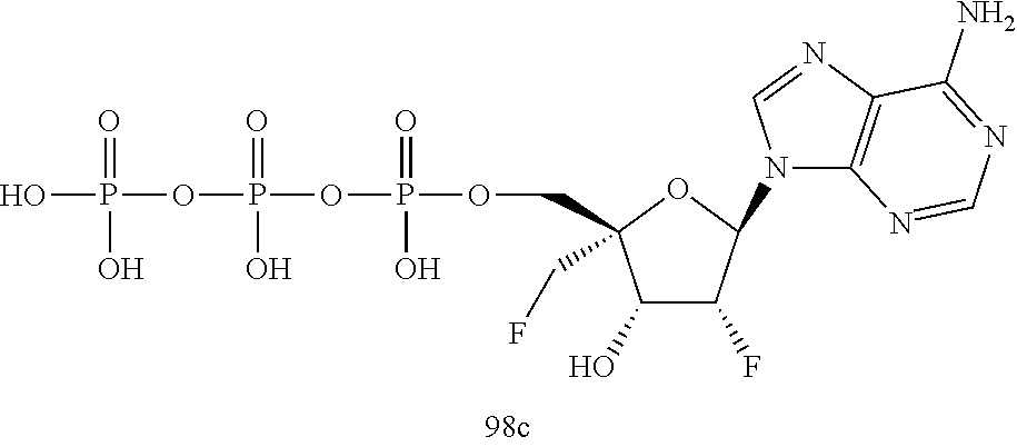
O(P(=O)(O)OCC1(CF)C(O)C(F)C(N2C3=C(N=C2)C(N)=NC=N3)O1)P(OP(O)(=O)O)(=O)O
